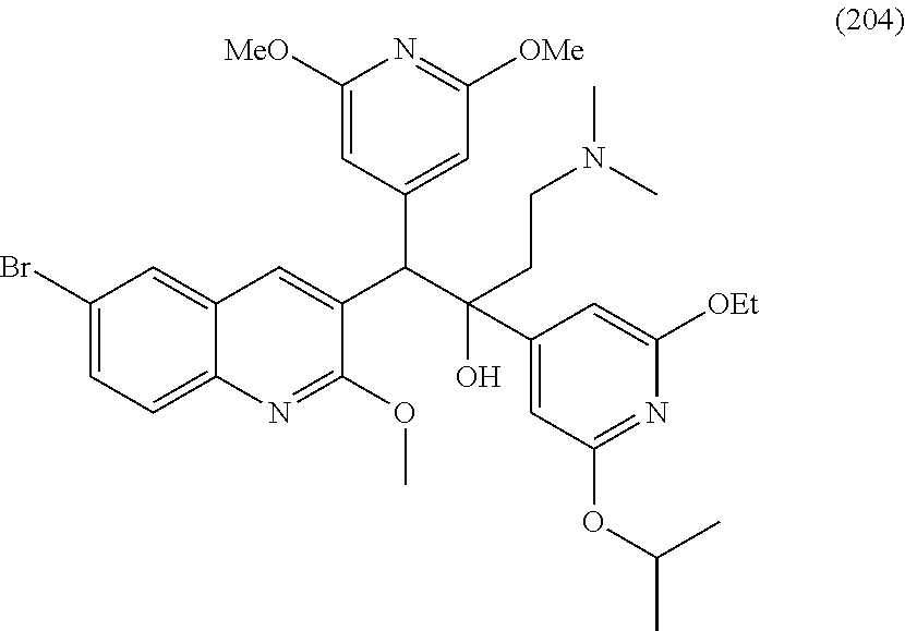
C1(Br)=CC=C2C(=C1)C=C(C(C(O)(CCN(C)C)C1=CC(OC(C)C)=NC([OEt])=C1)C1=CC([OMe])=NC([MeO])=C1)C(OC)=N2
